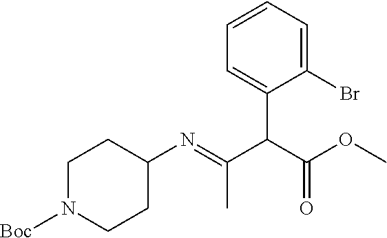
N1([Boc])CCC(N=C(C(C(OC)=O)C2=CC=CC=C2Br)C)CC1
